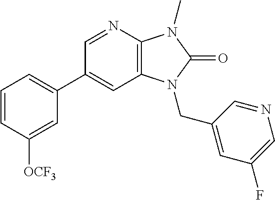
C1(C2=CC=CC([OCF3])=C2)=CC2=C(N=C1)N(C)C(=O)N2CC1=CC(F)=CN=C1
